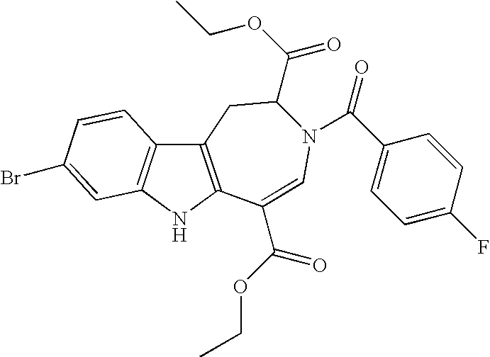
C12=C(NC3=C1C=CC(Br)=C3)C(C(OCC)=O)=CN(C(=O)C1=CC=C(F)C=C1)C(C(OCC)=O)C2
